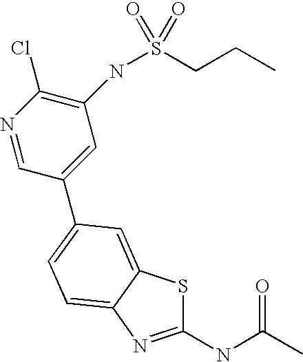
C1(NC(C)=O)=NC2=CC=C(C3=CC(NS(CCC)(=O)=O)=C(Cl)N=C3)C=C2S1
